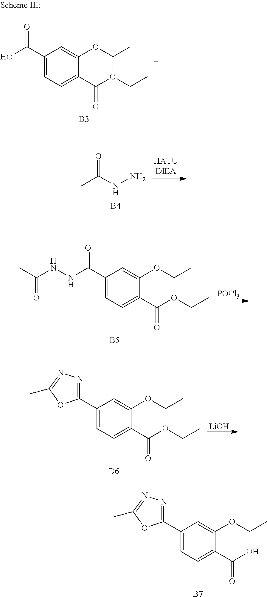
CC(NN)=O.[B4].CC(NNC(C1=CC=C(C(OCC)=O)C(OCC)=C1)=O)=O.[POCl3].[B5].[LiOH].[B6].C1(C2=CC=C(C(OCC)=O)C(OCC)=C2)=NN=C(C)O1.[B7].C1(C2=CC=C(C(O)=O)C(OCC)=C2)=NN=C(C)O1.OC(C1=CC=C2C(=C1)OC(C)O(CC)C2=O)=O.[B3]
